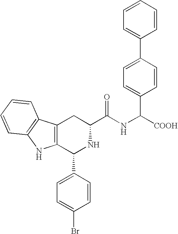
C1(C2=CC=C(Br)C=C2)NC(C(=O)NC(C2=CC=C(C3=CC=CC=C3)C=C2)[COOH])CC2=C1NC1=C2C=CC=C1
